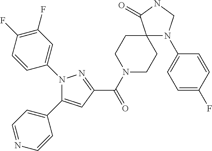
C(=O)(C1=NN(C2=CC(F)=C(F)C=C2)C(C2=CC=NC=C2)=C1)N1CCC2(CC1)N(C1=CC=C(F)C=C1)CNC2=O
